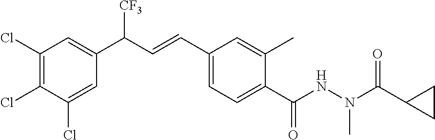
C1(Cl)=C(Cl)C(Cl)=CC(C(C=CC2=CC=C(C(NN(C(C3CC3)=O)C)=O)C(C)=C2)[CF3])=C1
